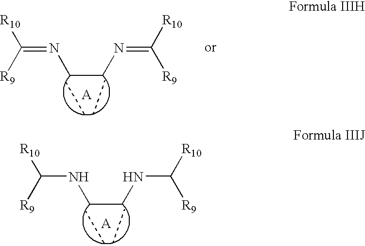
[R10]C([R9])NCCNC([R10])[R9].[R10]C([R9])=NCCN=C([R10])[R9]
